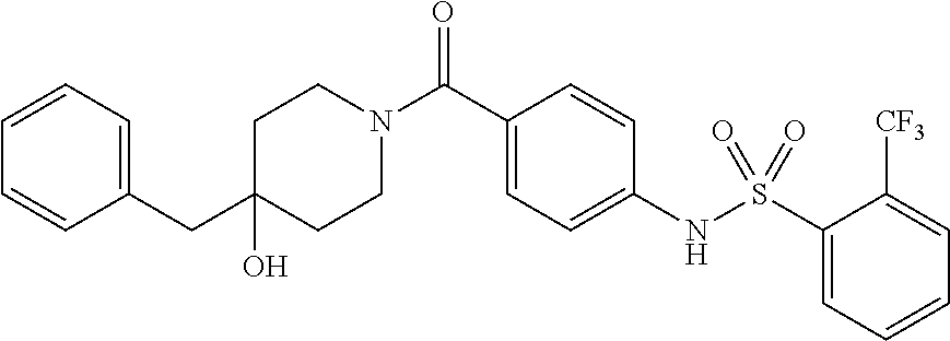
C1CN(C(C2=CC=C(NS(C3=CC=CC=C3[CF3])(=O)=O)C=C2)=O)CCC1(CC1=CC=CC=C1)O
